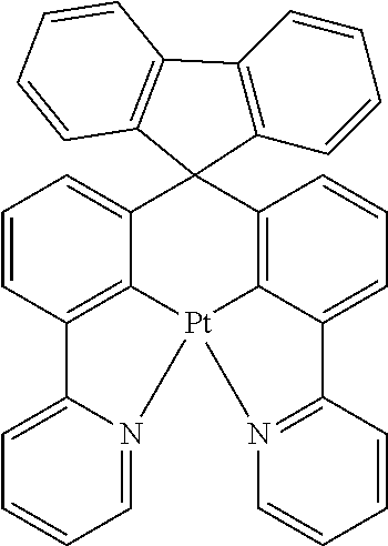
C12=C3C(=CC=C1)C1(C4=C5C(=CC=C4)C4=N(C=CC=C4)[Pt]35N3=CC=CC=C23)C2=C(C=CC=C2)C2=C1C=CC=C2
